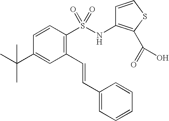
C1=CC(S(NC2=C(C(=O)O)SC=C2)(=O)=O)=C(C=CC2=CC=CC=C2)C=C1C(C)(C)C
